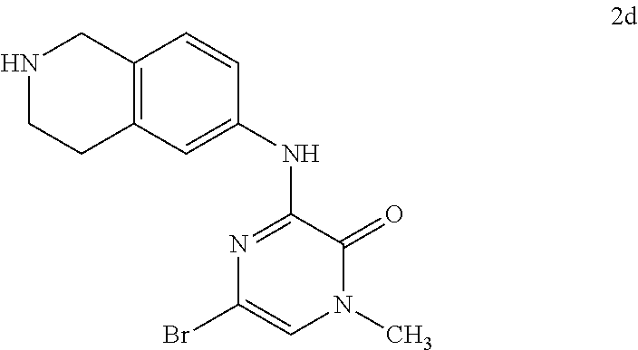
BrC1=CN(C)C(=O)C(NC2=CC3=C(CNCC3)C=C2)=N1
